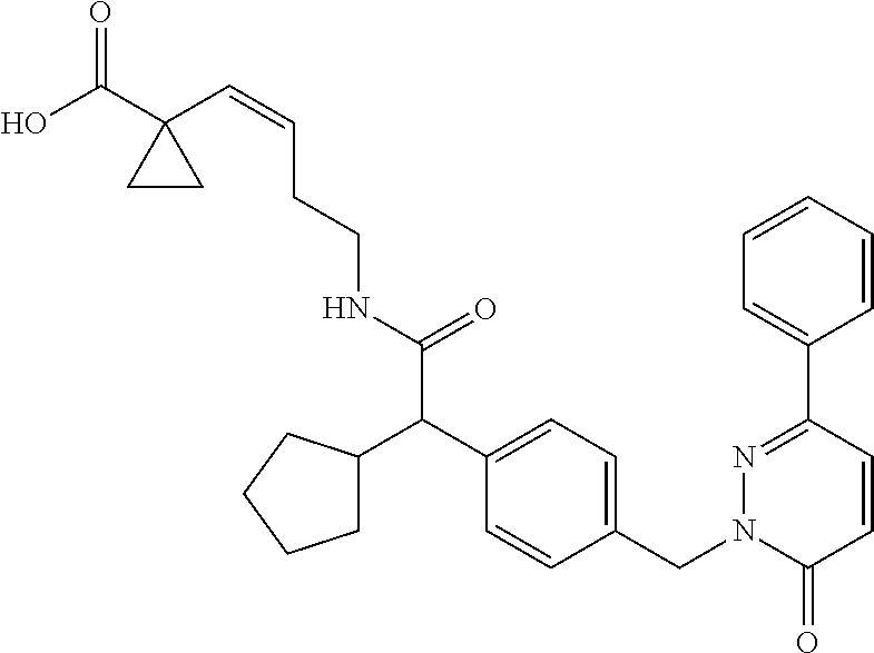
C(CNC(C(C1=CC=C(CN2C(=O)C=CC(C3=CC=CC=C3)=N2)C=C1)C1CCCC1)=O)C=CC1(C(O)=O)CC1
